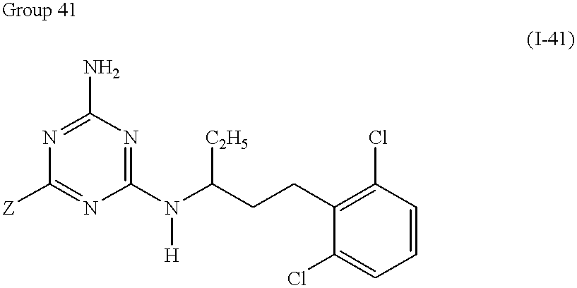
N1=C(N)N=C(N([H])C([C2H5])CCC2=C(Cl)C=CC=C2Cl)N=C1[Z]
